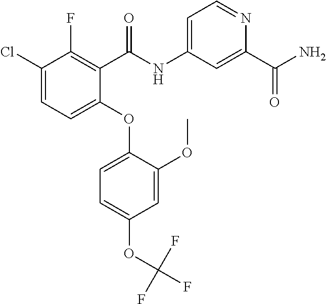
C1(F)=C(C(NC2=CC=NC(C(N)=O)=C2)=O)C(OC2=CC=C(OC(F)(F)F)C=C2OC)=CC=C1Cl
